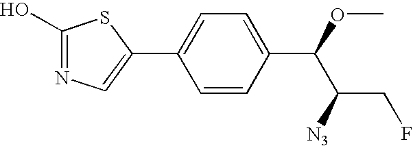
C1(C2=CN=C(O)S2)=CC=C(C(OC)C(CF)[N3])C=C1
